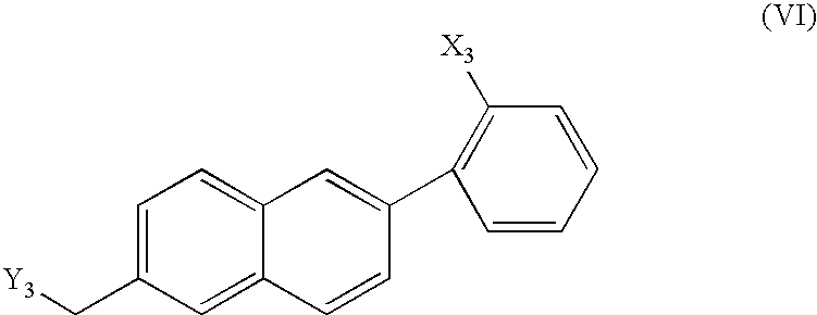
C1=C(C[Y3])C=C2C(=C1)C=C(C1=C([X3])C=CC=C1)C=C2
